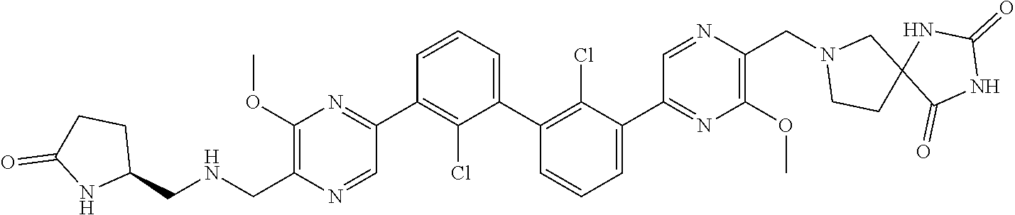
C1(C2=NC(OC)=C(C[HN]CC3CCC(=O)N3)N=C2)=C(Cl)C(C2=C(Cl)C(C3=NC(OC)=C(CN4CCC5(C4)C(=O)NC(=O)N5)N=C3)=CC=C2)=CC=C1
